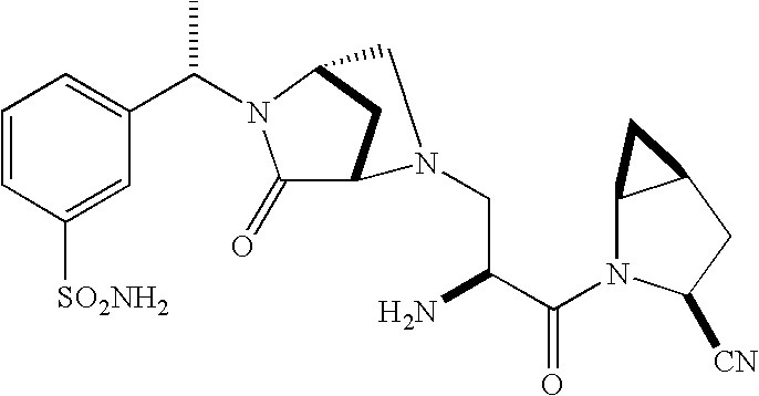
C1=CC([SO2NH2])=CC(C(N2C(=O)C3CC2CN3CC(C(N2C3C(CC2[CN])C3)=O)N)C)=C1
